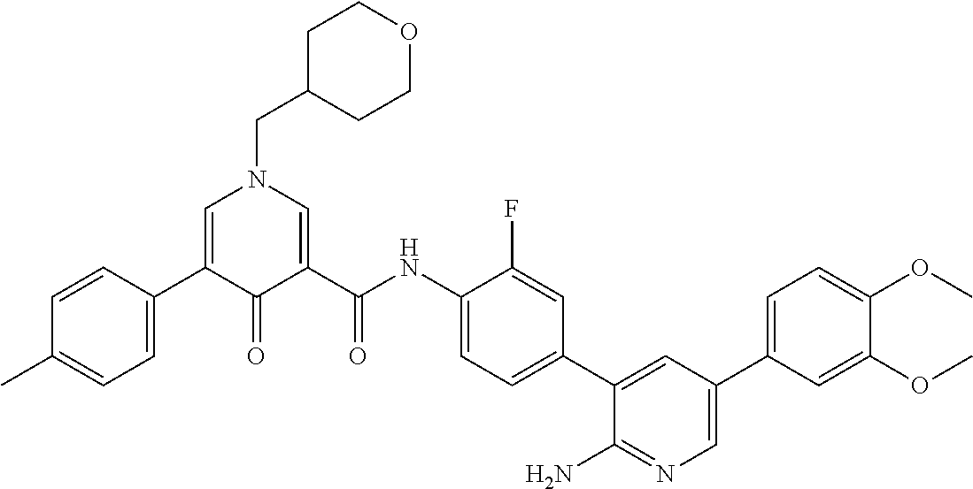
C1=CC(C2=CN(CC3CCOCC3)C=C(C(NC3=CC=C(C4=CC(C5=CC=C(OC)C(OC)=C5)=CN=C4N)C=C3F)=O)C2=O)=CC=C1C
